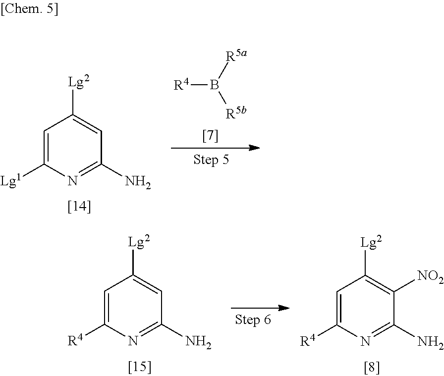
[R4]B([R5a])[R5b].C1=C([Lg1])N=C(N)C=C1[Lg2].C1=C([R4])N=C(N)C=C1[Lg2].C1=C([R4])N=C(N)C([NO2])=C1[Lg2]
